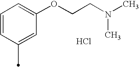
Cl.C1=CC(C)=CC(OCCN(C)C)=C1
